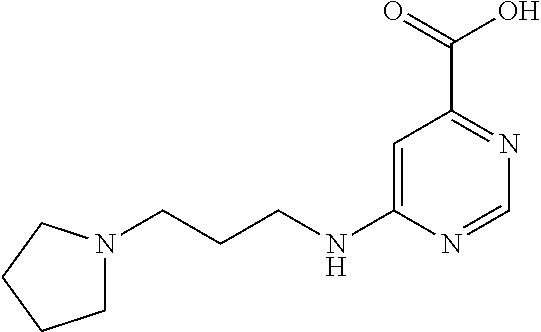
C1=C(NCCCN2CCCC2)N=CN=C1C(=O)O
